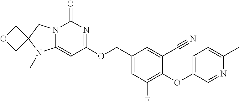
O(C1=C(F)C=C(COC2=NC(=O)N3C(=C2)N(C)C2(C3)COC2)C=C1C#N)C1=CC=C(C)N=C1
